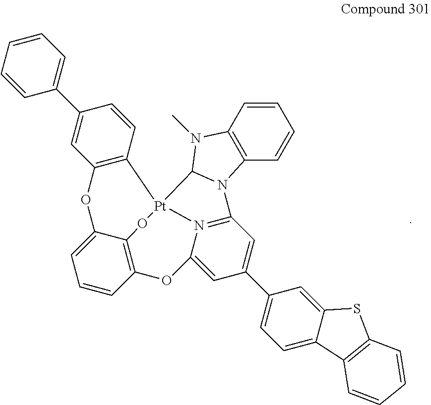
C1=CC=C(C2=CC3=C(C=C2)[Pt]24N5=C(C=C(C6=CC=C7C(=C6)SC6=C7C=CC=C6)C=C5OC5=C(C(=CC=C5)O3)O2)N2C3=C(C=CC=C3)N(C)C42)C=C1
